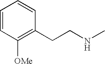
C1=CC([OMe])=C(CCNC)C=C1
